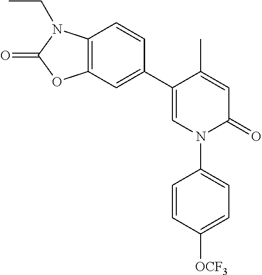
C1=C(C)C(C2=CC3=C(C=C2)N(CC)C(=O)O3)=CN(C2=CC=C([OCF3])C=C2)C1=O
